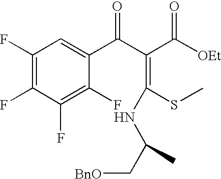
C1(F)=C(F)C(F)=C(F)C(C(C(C([OEt])=O)=C(SC)NC(C[BnO])C)=O)=C1
